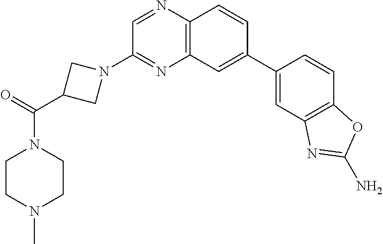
C1(C2=CC3=C(C=C2)N=CC(N2CC(C(=O)N4CCN(C)CC4)C2)=N3)=CC2=C(C=C1)OC(N)=N2
